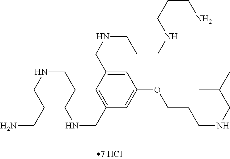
C1=C(CNCCCNCCCN)C=C(CNCCCNCCCN)C=C1OCCCNCC(C)C
